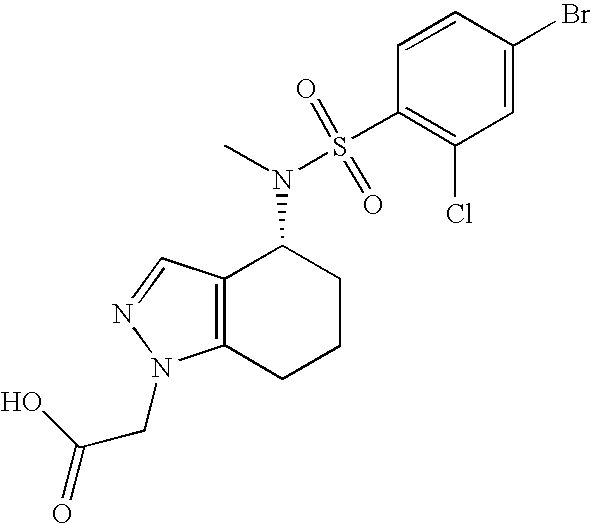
C12=C(C=NN1CC(=O)O)C(N(S(=O)(=O)C1=C(Cl)C=C(Br)C=C1)C)CCC2
